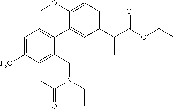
C1(C2=CC=C([F3C])C=C2CN(CC)C(C)=O)=CC(C(C(OCC)=O)C)=CC=C1OC
